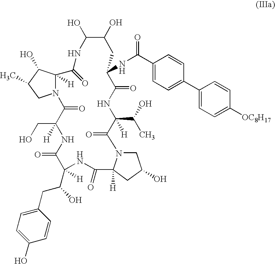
N12C([H])(C(O)C(C)C1)C(=O)NC(O)C(O)CC(NC(C1=CC=C(C3=CC=C([OC8H17])C=C3)C=C1)=O)C(=O)NC(C(O)C)([H])C(=O)N1CC(O)CC1([H])C(=O)NC(C(CC1=CC=C(O)C=C1)O)([H])C(=O)NC(CO)([H])C2=O
